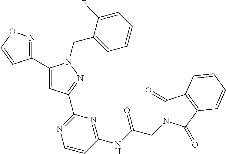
C1(C2=NOC=C2)=CC(C2=NC=CC(NC(CN3C(=O)C4=C(C3=O)C=CC=C4)=O)=N2)=NN1CC1=CC=CC=C1F
